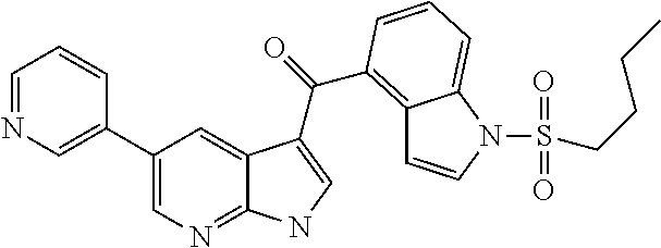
C1(C2=CN=CC=C2)=CN=C2C(=C1)C(C(=O)C1=C3C=CN(S(CCCC)(=O)=O)C3=CC=C1)=CN2
